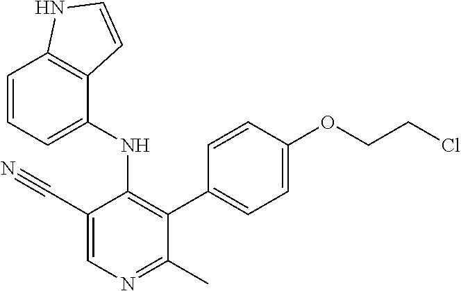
C1=CC=C(NC2=C(C3=CC=C(OCCCl)C=C3)C(C)=NC=C2C#N)C2=C1NC=C2
